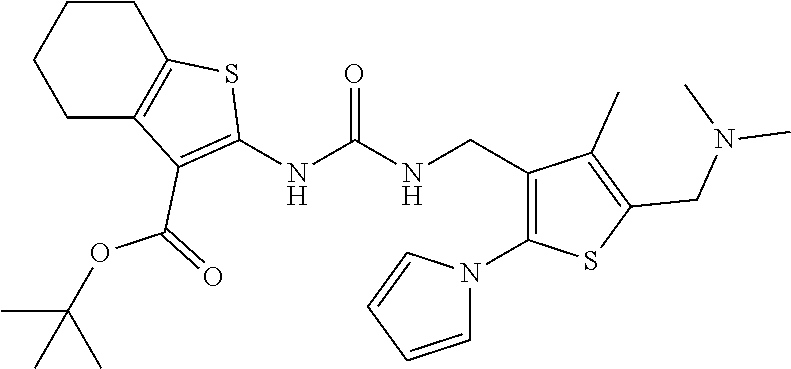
C1CC2=C(CC1)SC(NC(NCC1=C(N3C=CC=C3)SC(CN(C)C)=C1C)=O)=C2C(=O)OC(C)(C)C
